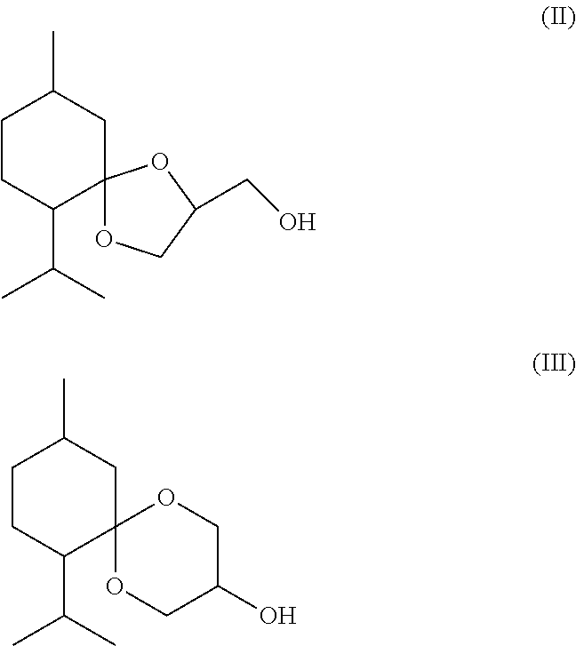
CC1CC2(C(C(C)C)CC1)OCC(CO)O2.CC1CC2(C(C(C)C)CC1)OCC(O)CO2
